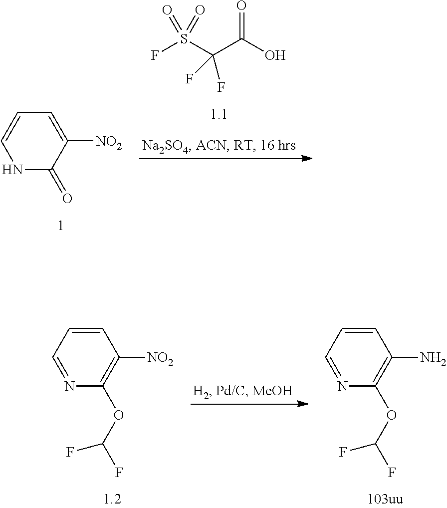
N1C(=O)C([NO2])=CC=C1.FS(C(C(O)=O)(F)F)(=O)=O.N1=CC=CC([NO2])=C1OC(F)F.N1=CC=CC(N)=C1OC(F)F
